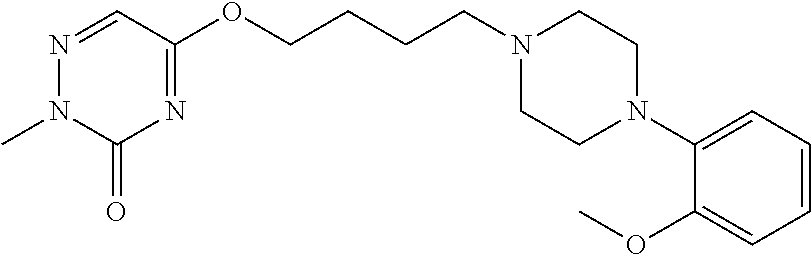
C(CCCN1CCN(C2=CC=CC=C2OC)CC1)OC1=NC(=O)N(C)N=C1
